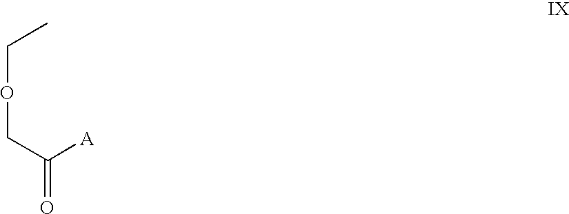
C(C([A])=O)OCC
